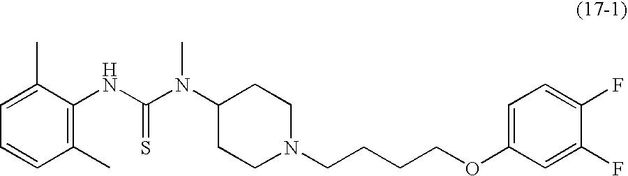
C1(NC(N(C)C2CCN(CCCCOC3=CC=C(F)C(F)=C3)CC2)=S)=C(C)C=CC=C1C
